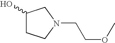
C1(O)CCN(CCOC)C1
